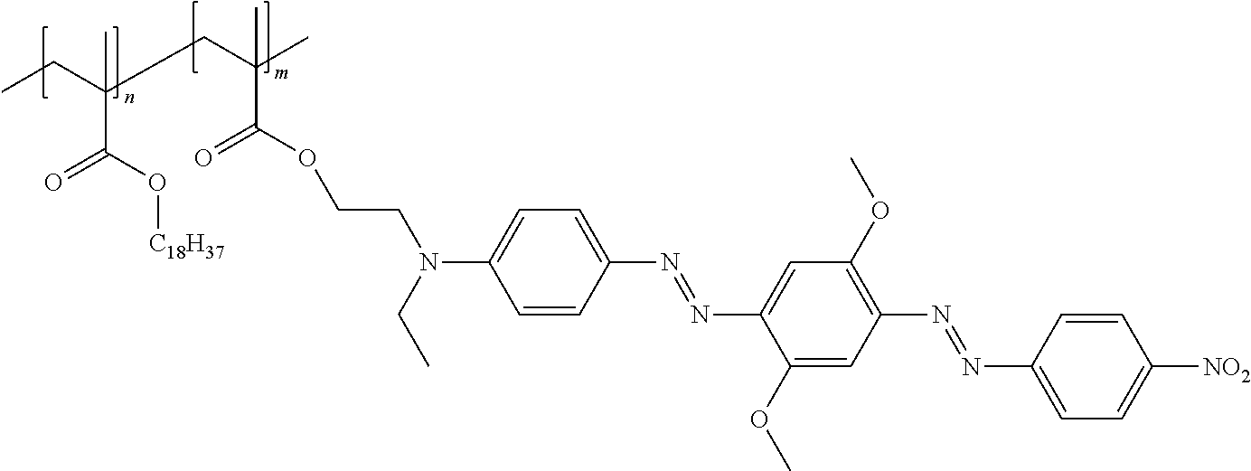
CCC(CC(C)(C(OCCN(C1=CC=C(N=NC2=CC(OC)=C(N=NC3=CC=C([NO2])C=C3)C=C2OC)C=C1)CC)=O)C)(C(O[C18H37])=O)C
